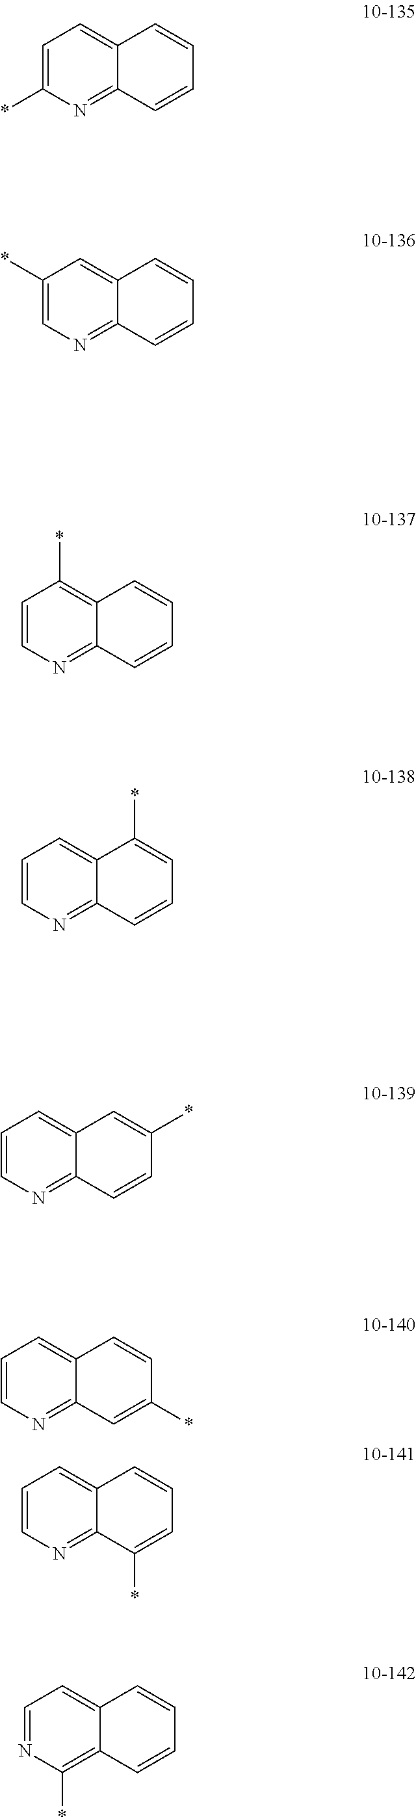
C1=C(*)N=C2C(=C1)C=CC=C2.C1(*)=CN=C2C(=C1)C=CC=C2.C1=CN=C2C(=C1*)C=CC=C2.C1=CN=C2C(=C1)C(*)=CC=C2.C1=CN=C2C(=C1)C=C(*)C=C2.C1=CN=C2C(=C1)C=CC(*)=C2.C1=CN=C2C(=C1)C=CC=C2*.C1=NC(*)=C2C(=C1)C=CC=C2
